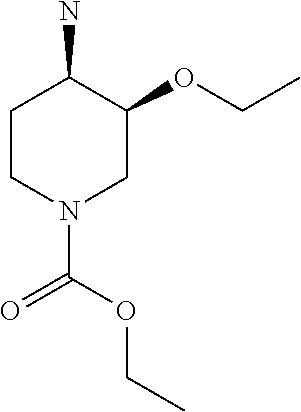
C1CN(C(OCC)=O)CC(OCC)C1N
